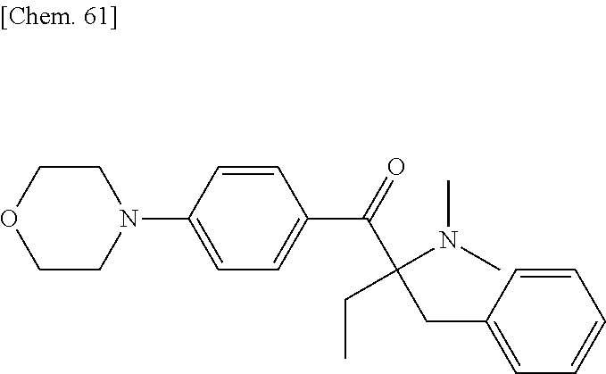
C1=CC(N2CCOCC2)=CC=C1C(=O)C(CC1=CC=CC=C1)(N(C)C)CC
